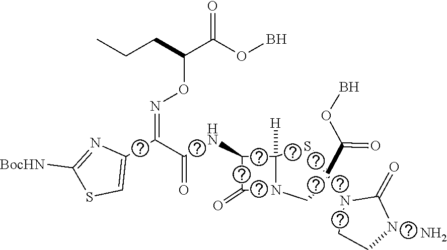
C1(C(C(NC2C(=O)N3C2([H])SC(N2CCN(N)C2=O)(C(=O)OB)C3)=O)=NOC(C(=O)OB)CCC)=CSC([BocHN])=N1
